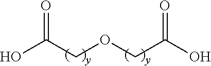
C(COCC(=O)O)(O)=O
